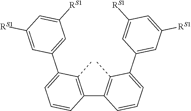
C1(C2=C(C)C(C3=CC([RS1])=CC([RS1])=C3)=CC=C2)=C(C)C(C2=CC([RS1])=CC([RS1])=C2)=CC=C1
